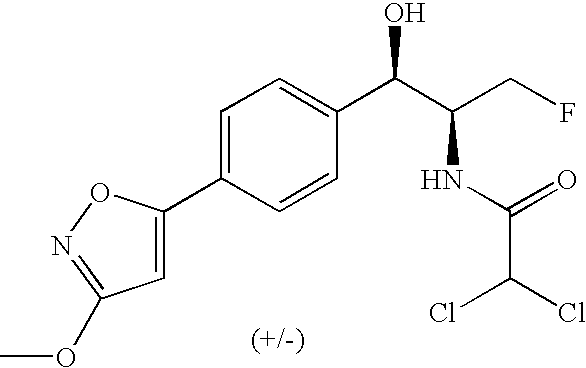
C1(C2=CC=C(C(C(CF)NC(C(Cl)Cl)=O)O)C=C2)=CC(OC)=NO1
